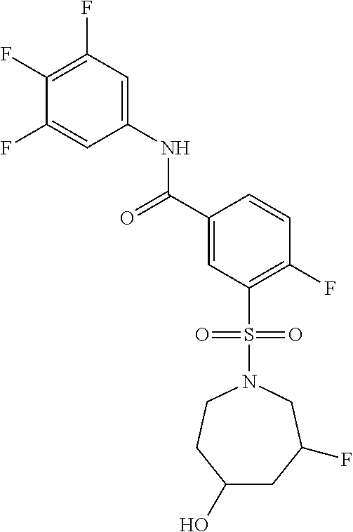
C(C1=CC(S(N2CC(F)CC(O)CC2)(=O)=O)=C(F)C=C1)(=O)NC1=CC(F)=C(F)C(F)=C1
